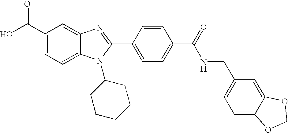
C1(C(O)=O)=CC=C2C(=C1)N=C(C1=CC=C(C(=O)NCC3=CC=C4C(=C3)OCO4)C=C1)N2C1CCCCC1
